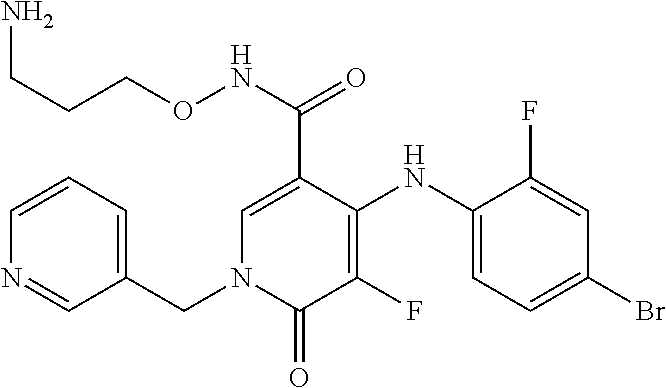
C1(NC2=C(F)C(=O)N(CC3=CC=CN=C3)C=C2C(NOCCCN)=O)=CC=C(Br)C=C1F
